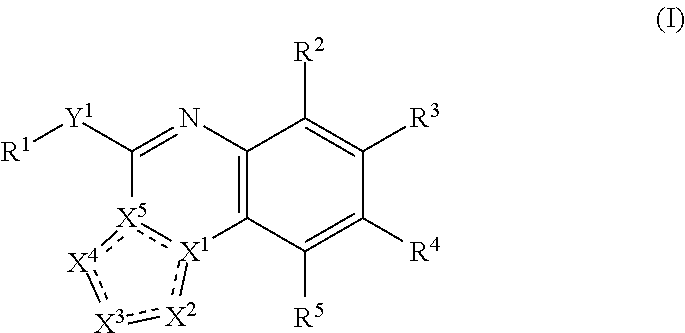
C12=C(N=C([Y1][R1])[X5]3:[X1]1:[X2]:[X3]:[X4]:3)C([R2])=C([R3])C([R4])=C2[R5]
